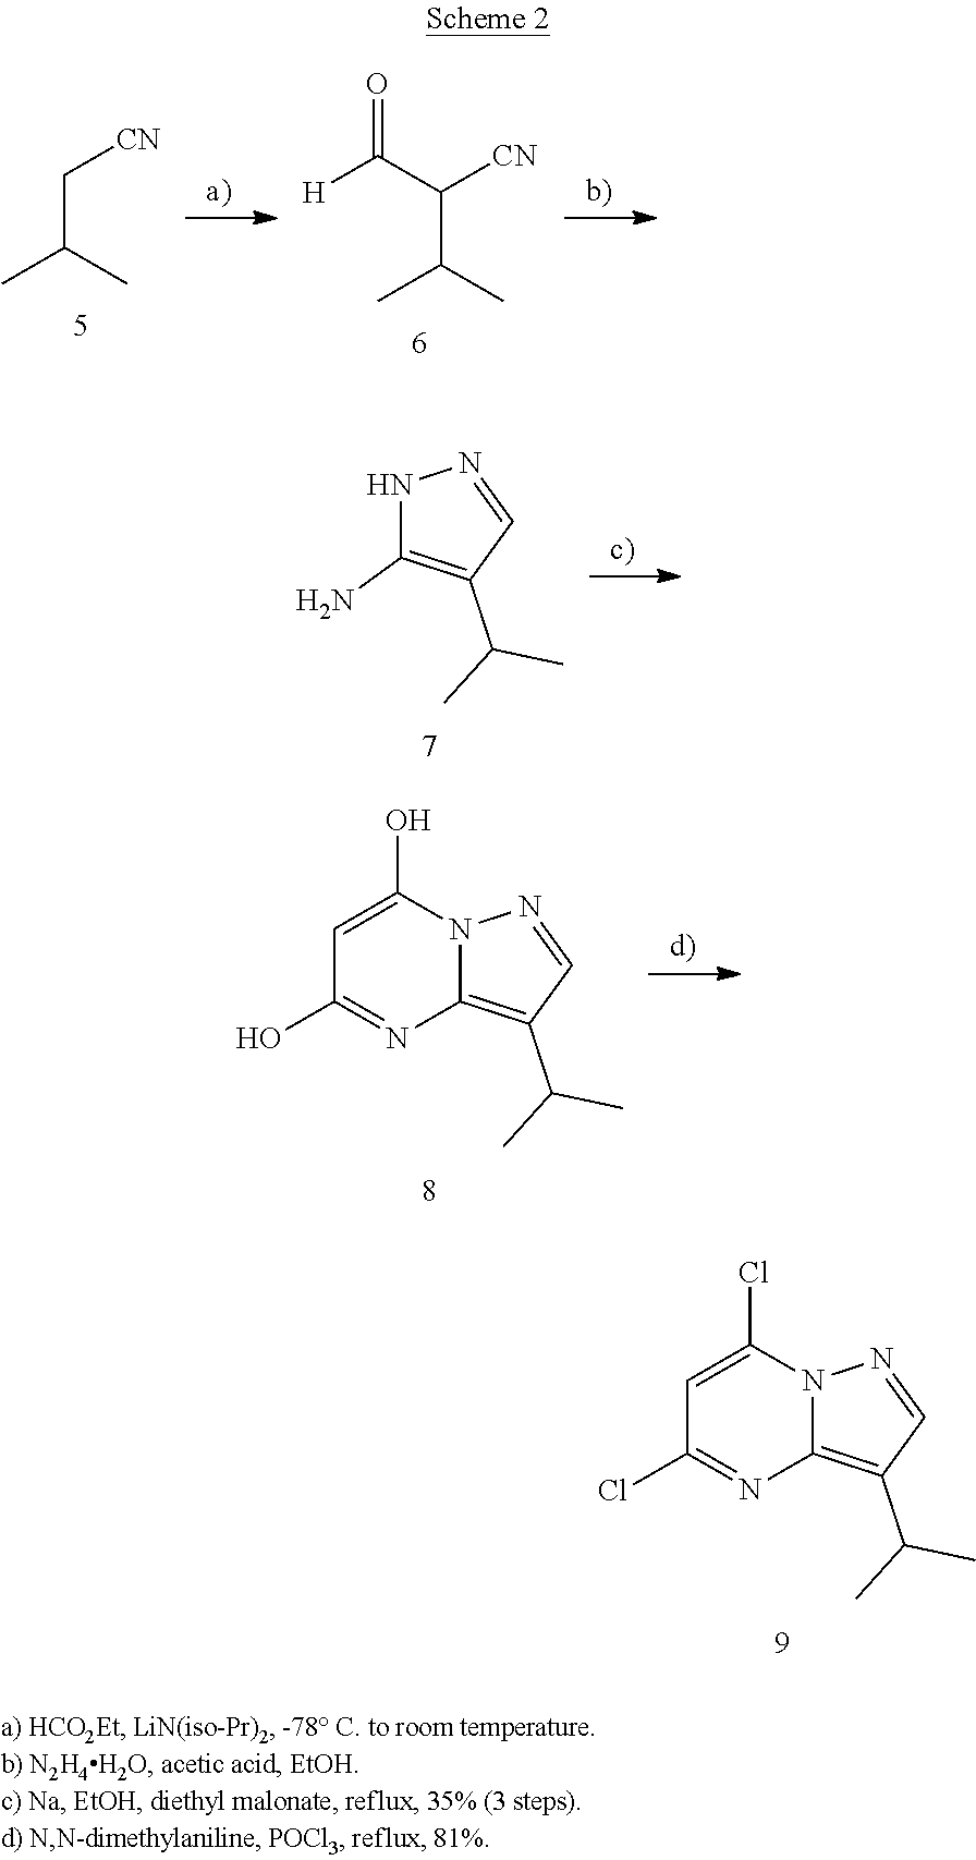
C1=C(Cl)N2C(=C(C(C)C)C=N2)N=C1Cl.C(C(C)C)[CN].[H]C(C([CN])C(C)C)=O.N1C(N)=C(C(C)C)C=N1.C1=C(O)N2C(=C(C(C)C)C=N2)N=C1O
